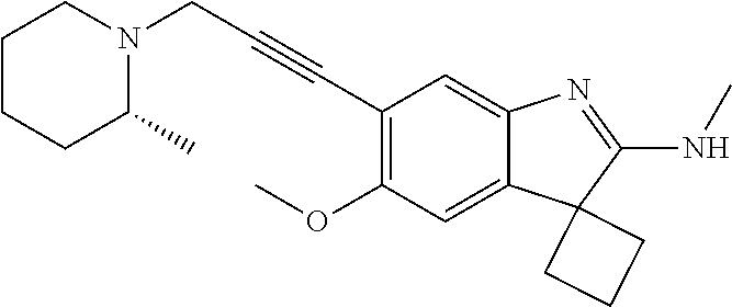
C(C1=C(OC)C=C2C(=C1)N=C(NC)C21CCC1)#CCN1C(C)CCCC1
